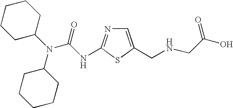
C1=C(CNCC(O)=O)SC(NC(N(C2CCCCC2)C2CCCCC2)=O)=N1
